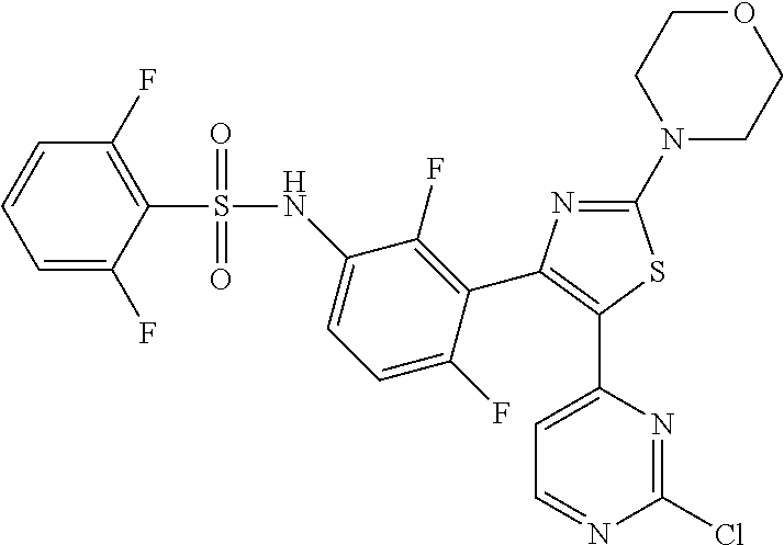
C1(N2CCOCC2)=NC(C2=C(F)C(NS(C3=C(F)C=CC=C3F)(=O)=O)=CC=C2F)=C(C2=CC=NC(Cl)=N2)S1
